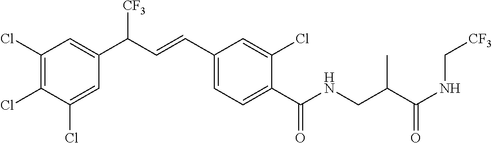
C1(Cl)=C(Cl)C(Cl)=CC(C(C=CC2=CC=C(C(NCC(C(NC[CF3])=O)C)=O)C(Cl)=C2)[CF3])=C1
